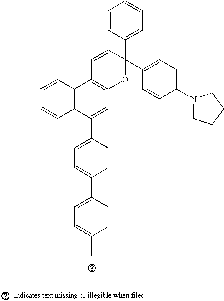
C1=CC(C2(C3=CC=C(N4CCCC4)C=C3)C=CC3=C(O2)C=C(C2=CC=C(C4=CC=C(C)C=C4)C=C2)C2=C3C=CC=C2)=CC=C1
